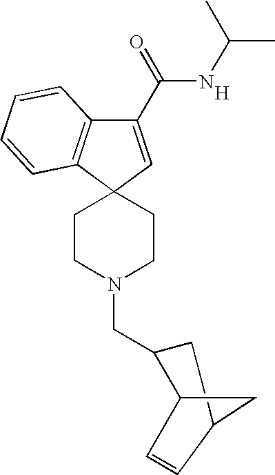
[H].C1(C(=O)NC(C)C)=CC2(C3=C1C=CC=C3)CCN(CC1C3C=CC(C1)C3)CC2
